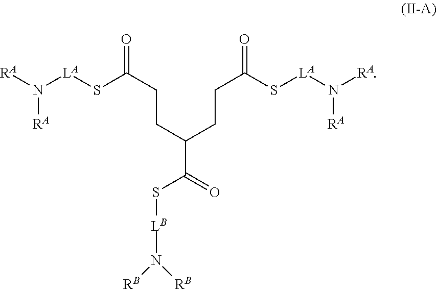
[RA]N([LA]SC(CCC(CCC(S[LA]N([RA])[RA])=O)C(=O)S[LB]N([RB])[RB])=O)[RA]
